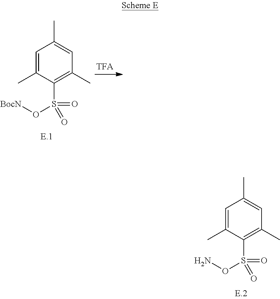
C1=C(C)C(S(=O)(=O)ON)=C(C)C=C1C.C1=C(C)C(S(=O)(=O)O[BocN])=C(C)C=C1C
